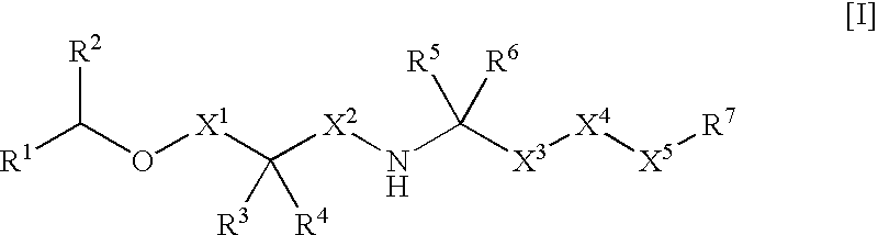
[R1]C(O[X1]C([R3])([R4])[X2]NC([X3][X4][X5][R7])([R5])[R6])[R2]
